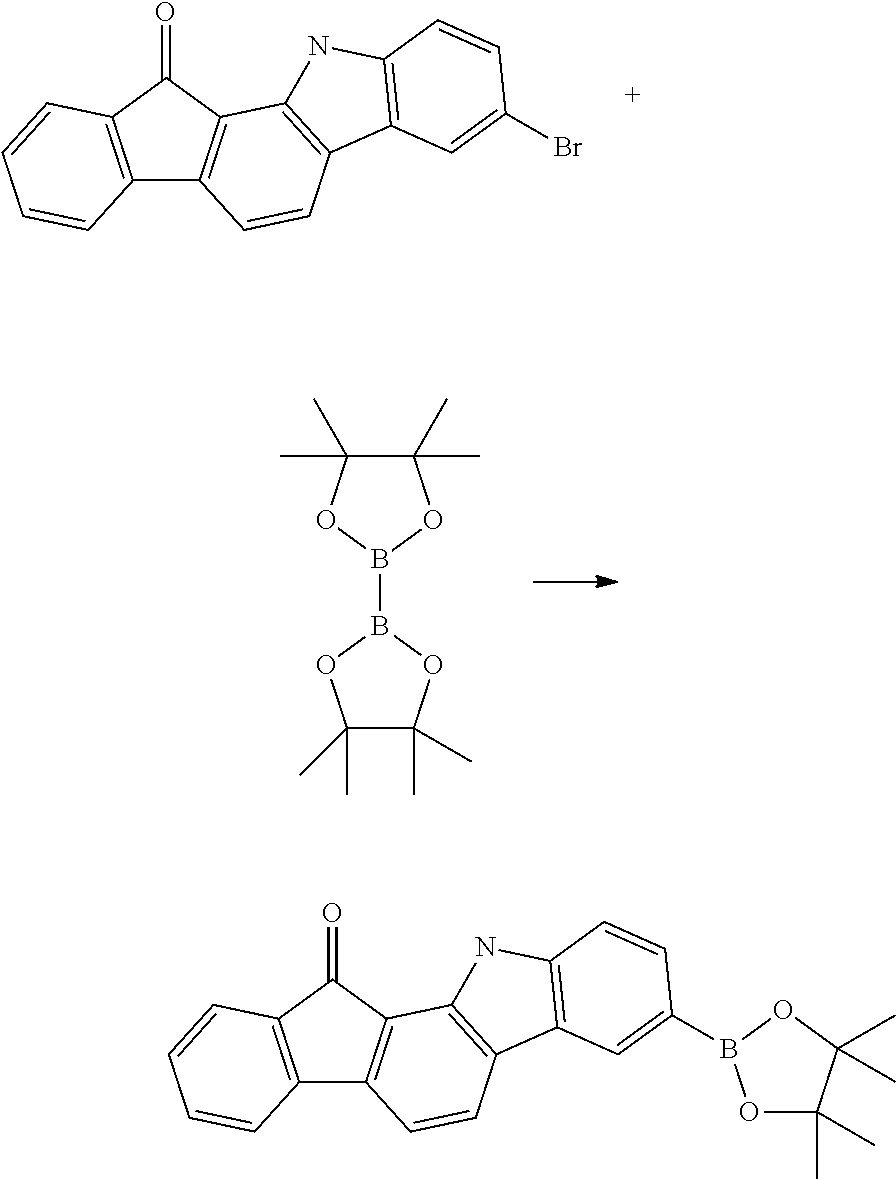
C12=C(C(=O)C3=C1C=CC1=C3NC3=C1C=C(Br)C=C3)C=CC=C2.C1(C)(C)C(C)(C)OB(B2OC(C)(C)C(C)(C)O2)O1.C12=C(C(=O)C3=C1C=CC1=C3NC3=C1C=C(B1OC(C)(C)C(C)(C)O1)C=C3)C=CC=C2
